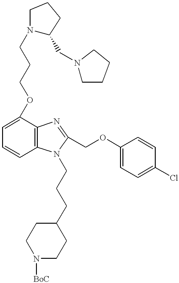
C1=C(OCCCN2C(CN3CCCC3)CCC2)C2=C(C=C1)N(CCCC1CCN([BoC])CC1)C(COC1=CC=C(Cl)C=C1)=N2
